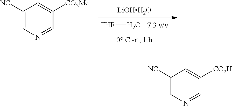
[THF]O.[LiOHH2O].C1([NC])=CN=CC([CO2Me])=C1.C1([NC])=CN=CC([CO2H])=C1
